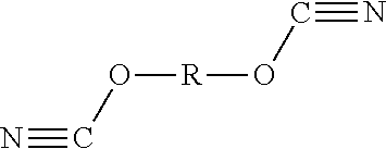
O([R]OC#N)C#N
